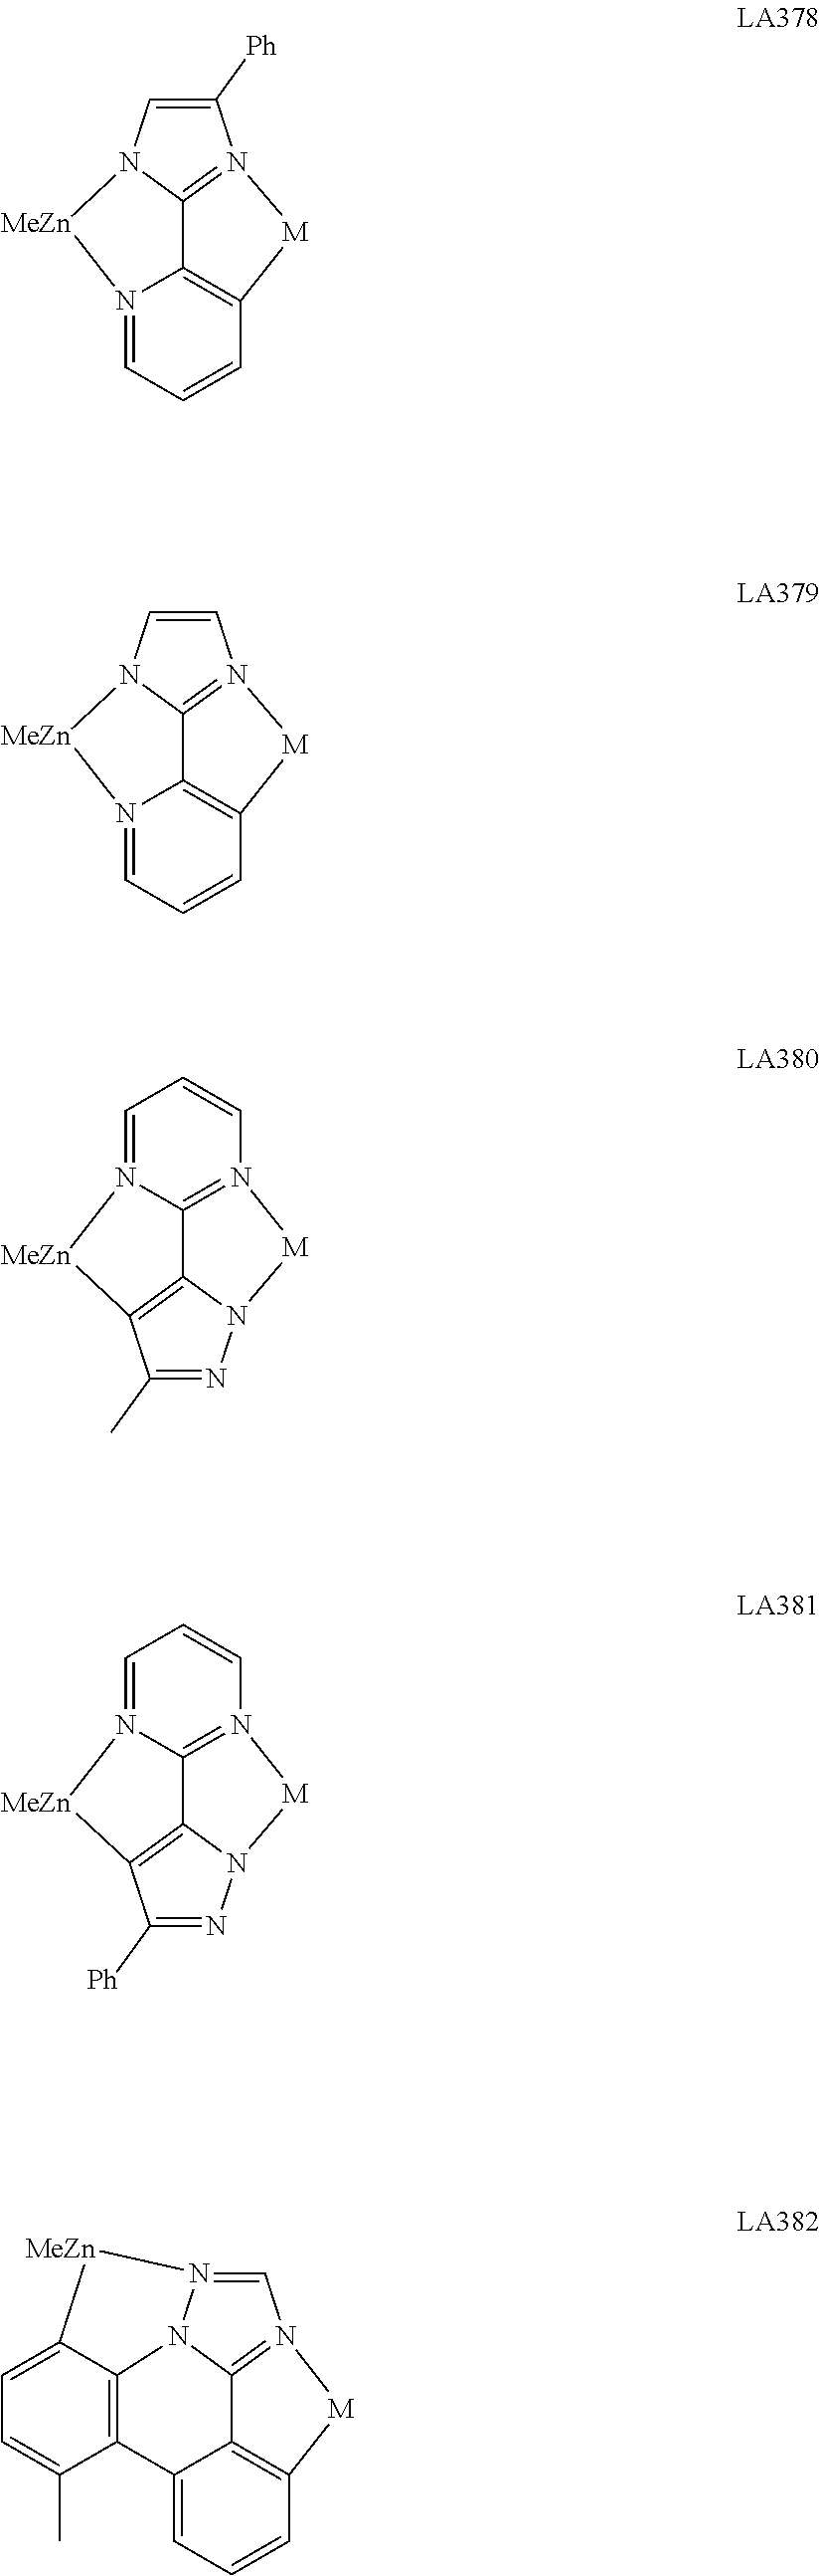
C1=C2C3=C(C=C1)[M]N1=C3N3N(=C1)[MeZn]C1=CC=C(C)C2=C13.C1=N2C3=C(C=C1)[M]N1=C3N(C=C1[Ph])[MeZn]2.C1=N2C3=C(C=C1)[M]N1=C3N(C=C1)[MeZn]2.C1=N2C3=N(C=C1)[M]N1C3=C(C(C)=N1)[MeZn]2.C1=N2C3=N(C=C1)[M]N1C3=C(C([Ph])=N1)[MeZn]2
